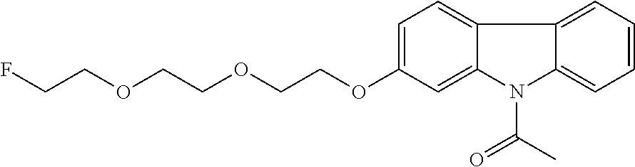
C1=C(OCCOCCOCCF)C=C2N(C(C)=O)C3=CC=CC=C3C2=C1
